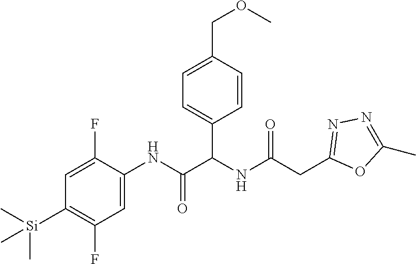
C1=C(COC)C=CC(C(NC(CC2=NN=C(C)O2)=O)C(NC2=CC(F)=C([Si](C)(C)C)C=C2F)=O)=C1
